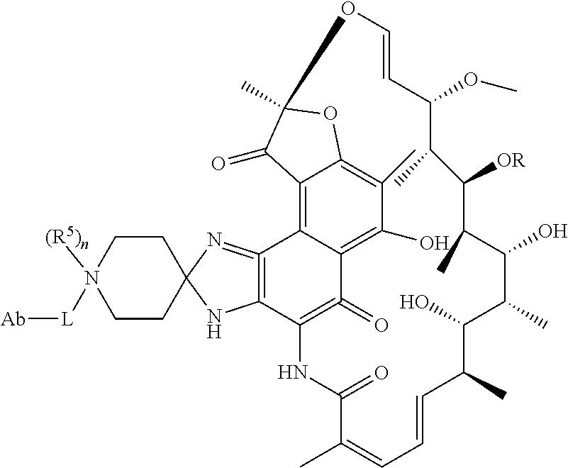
C12=C(=NC3(N1)CCN([(R5)n])([L][Ab])CC3)C1=C3C4=C(C)C(O)=C1C(=O)=C2NC(=O)C(C)=CC=CC(C)C(O)C(C)C(O)C(C)C([OR])C(C)C(OC)C=COC(C)(O4)C3=O
